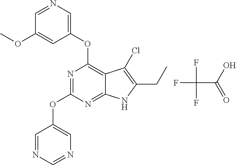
FC(C(O)=O)(F)F.C1(OC2=C3C(=NC(OC4=CN=CN=C4)=N2)NC(CC)=C3Cl)=CN=CC(OC)=C1
